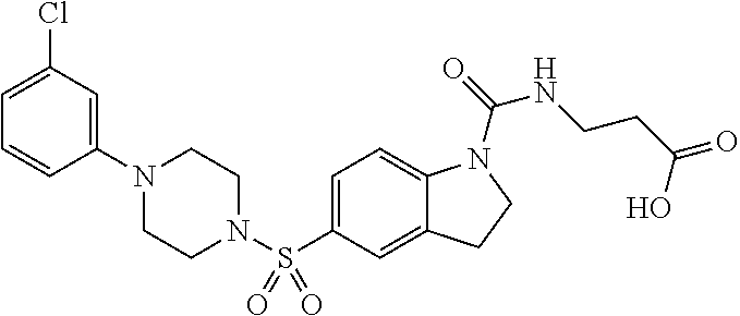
C1(N2CCN(S(C3=CC=C4C(=C3)CCN4C(=O)NCCC(O)=O)(=O)=O)CC2)=CC(Cl)=CC=C1
